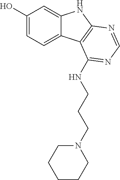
OC1=CC=C2C(=C1)NC1=C2C(NCCCN2CCCCC2)=NC=N1
